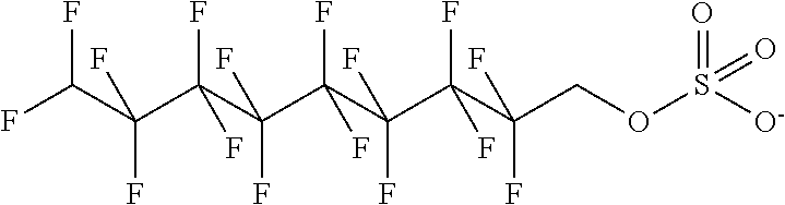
C(C(C(C(C(C(C(C(COS([O-])(=O)=O)(F)F)(F)F)(F)F)(F)F)(F)F)(F)F)(F)F)(F)F
